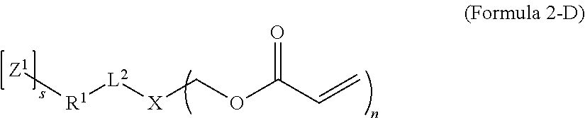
[R1]([L2][X]COC(C=C)=O)[Z1]
